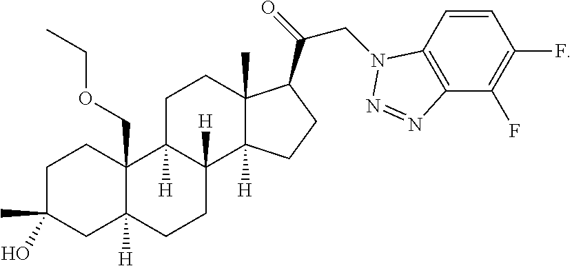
C1C(C)(O)CC2([H])C(COCC)(C1)C1([H])C([H])(CC2)C2([H])C(C)(CC1)C(C(CN1C3=C(C(F)=C(F)C=C3)N=N1)=O)CC2
